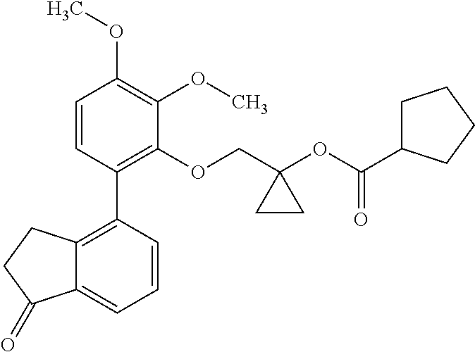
C1=CC(C2=C3C(=CC=C2)C(=O)CC3)=C(OCC2(OC(C3CCCC3)=O)CC2)C(OC)=C1OC
